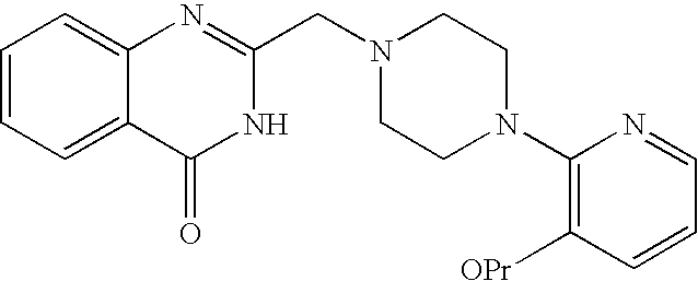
C1=CC=C2C(=C1)N=C(CN1CCN(C3=C([OPr])C=CC=N3)CC1)NC2=O
